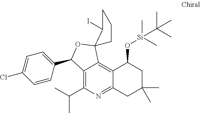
C1(C(C)C)=C2C(=C3C(=N1)CC(C)(C)CC3O[Si](C(C)(C)C)(C)C)C1(OC2C2=CC=C(Cl)C=C2)CCCC1I
